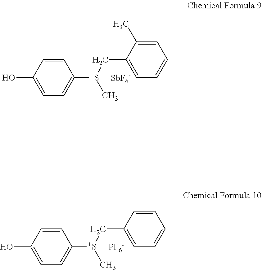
C1(O)=CC=C([S+](CC2=CC=CC=C2C)C)C=C1.[SbF6-].C1(O)=CC=C([S+](CC2=CC=CC=C2)C)C=C1.[PF6-]
